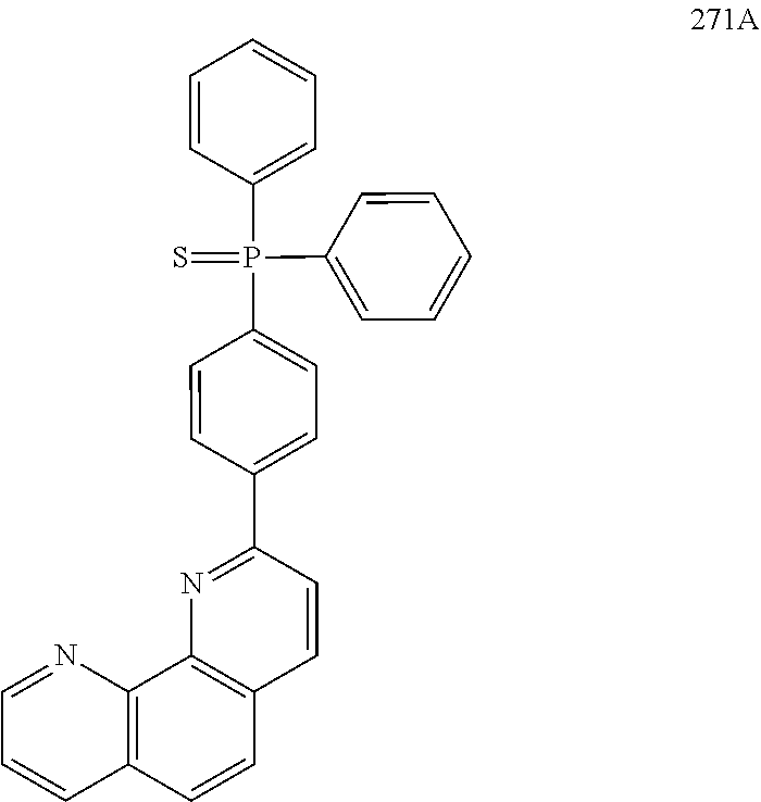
C1(C2=NC3=C(C=C2)C=CC2=C3N=CC=C2)=CC=C(P(C2=CC=CC=C2)(=S)C2=CC=CC=C2)C=C1
